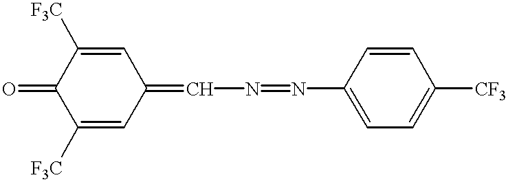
C1([F3C])=CC(=CN=NC2=CC=C([CF3])C=C2)C=C([F3C])C1=O
